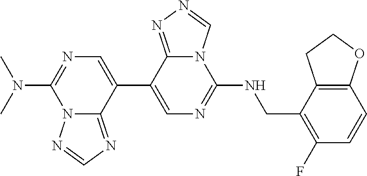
C1(C2=CN=C(N(C)C)N3C2=NC=N3)=CN=C(NCC2=C(F)C=CC3=C2CCO3)N2C1=NN=C2
